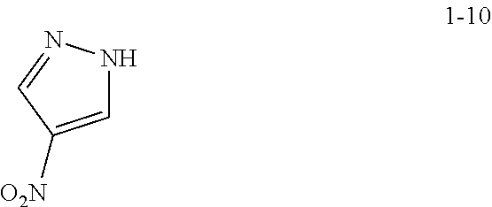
C1=C([O2N])C=NN1
